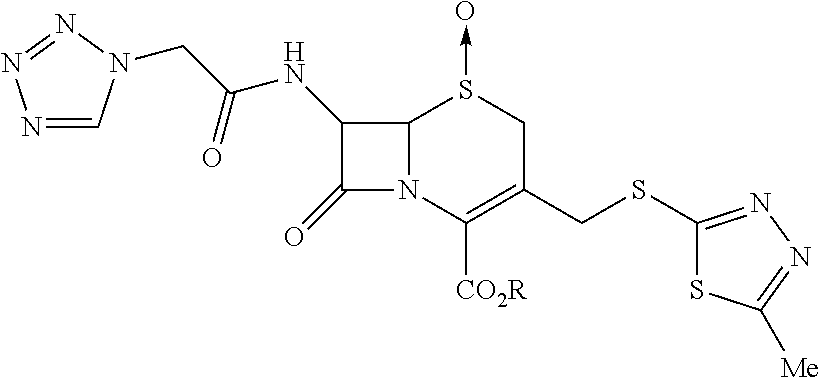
C12N(C([CO2R])=C(CSC3=NN=C([Me])S3)CS1->O)C(=O)C2NC(CN1C=NN=N1)=O
